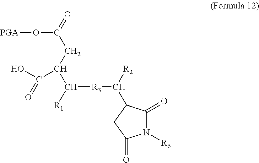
[PGA]OC(CC(C([R1])[R3]C([R2])C1C(=O)N([R6])C(=O)C1)C(O)=O)=O
